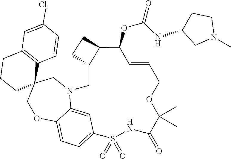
C12=CC3=CC=C1OCC1(CCCC4=C1C=CC(Cl)=C4)CN2CC1C(CC1)C(OC(NC1CCN(C)C1)=O)C=CCOC(C)(C)C(=O)NS3(=O)=O
